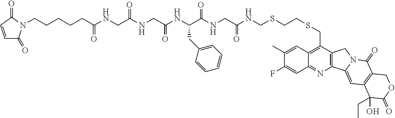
C1(C)=CC2=C(CSCCSCNC(CNC(C(NC(CNC(CNC(CCCCCN3C(=O)C=CC3=O)=O)=O)=O)CC3=CC=CC=C3)=O)=O)C3=C(N=C2C=C1F)C1=CC2=C(C(=O)N1C3)COC(=O)C2(CC)O
